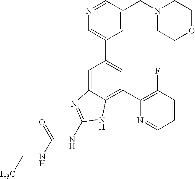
C1=C2C(=C(C3=C(F)C=CC=N3)C=C1C1=CN=CC(CN3CCOCC3)=C1)NC(NC(NCC)=O)=N2
